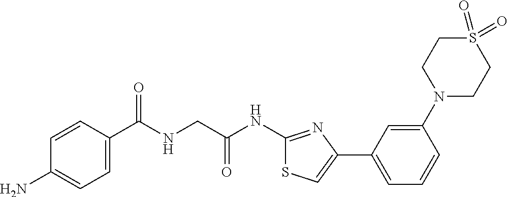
C1=CC(C(NCC(NC2=NC(C3=CC=CC(N4CCS(=O)(=O)CC4)=C3)=CS2)=O)=O)=CC=C1N
